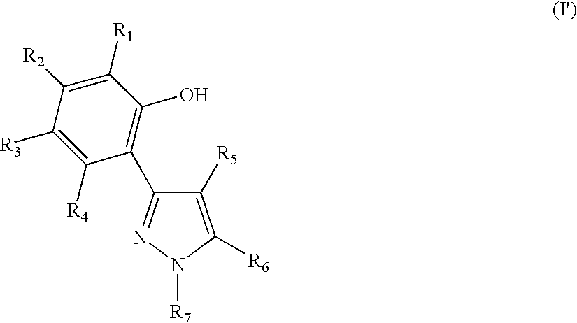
C1([R5])=C([R6])N([R7])N=C1C1=C(O)C([R1])=C([R2])C([R3])=C1[R4]
